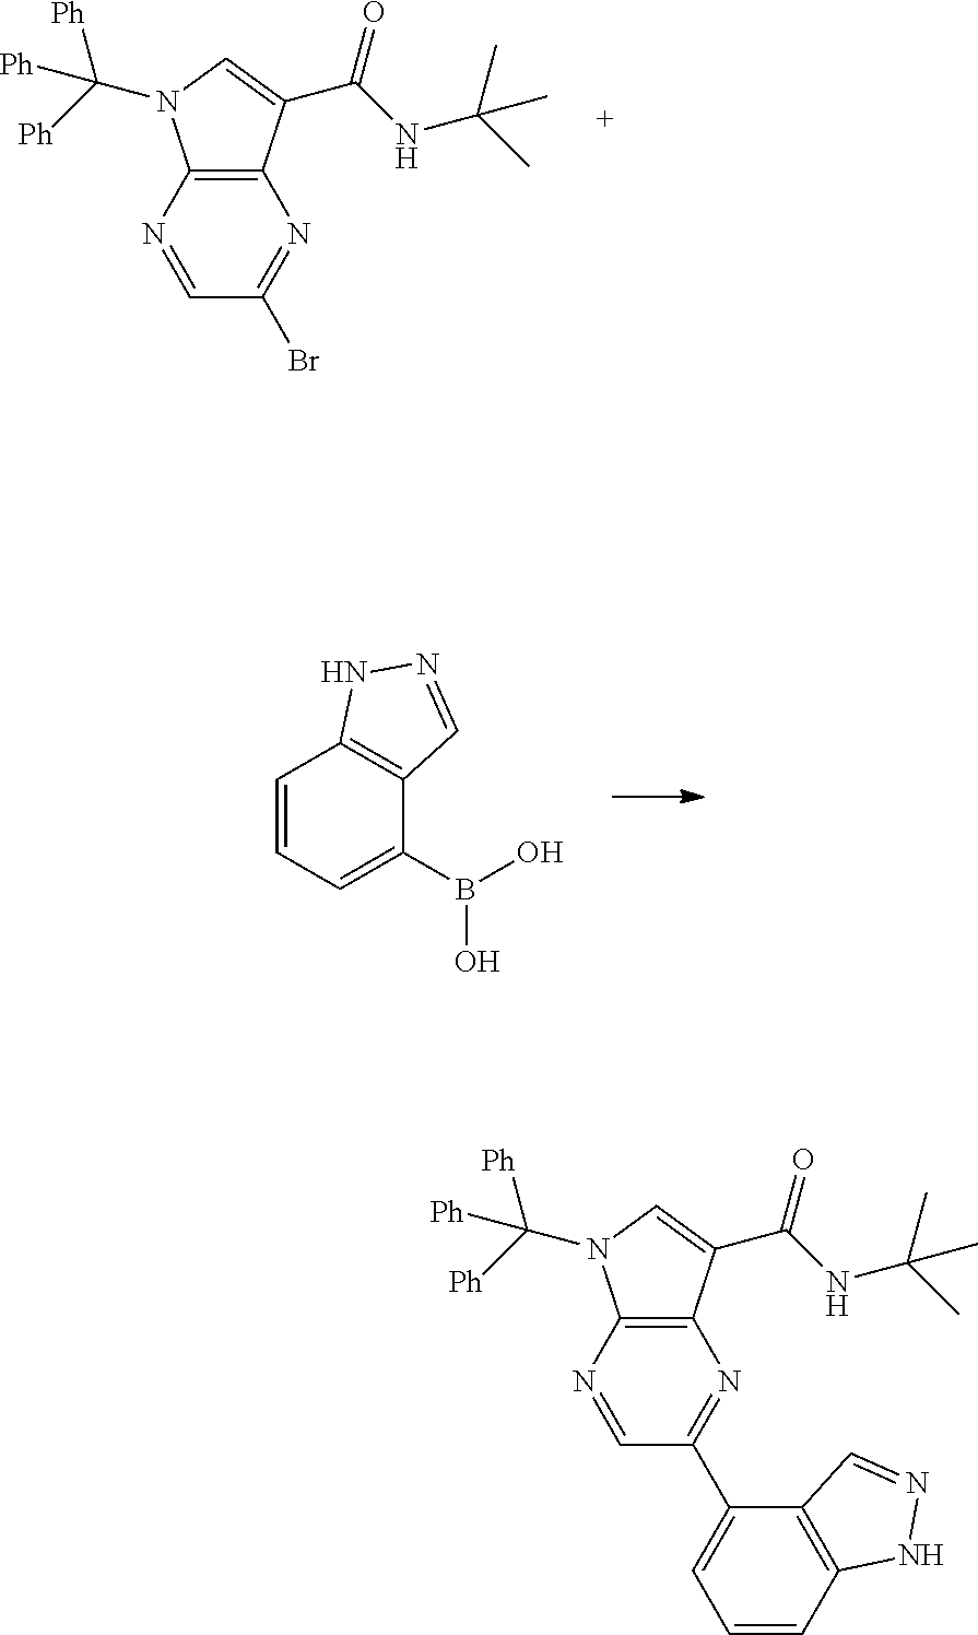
C12=C(C(C(NC(C)(C)C)=O)=CN1C([Ph])([Ph])[Ph])N=C(Br)C=N2.C1=CC=C(B(O)O)C2=C1NN=C2.C12=C(C(C(NC(C)(C)C)=O)=CN1C([Ph])([Ph])[Ph])N=C(C1=CC=CC3=C1C=NN3)C=N2
